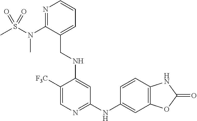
C1([F3C])=CN=C(NC2=CC3=C(C=C2)NC(=O)O3)C=C1NCC1=CC=CN=C1N(C)S(C)(=O)=O
